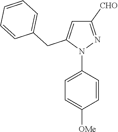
N1(C2=CC=C([OMe])C=C2)N=C([CHO])C=C1CC1=CC=CC=C1
